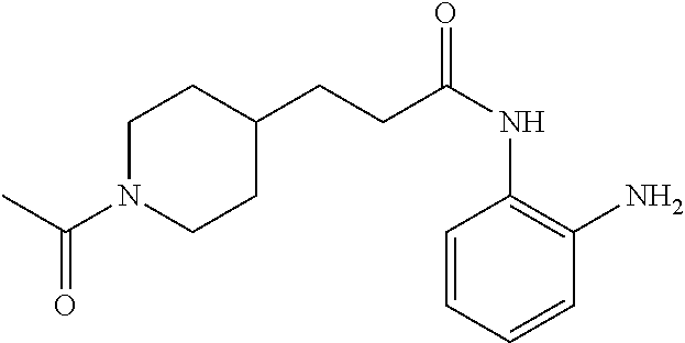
C1N(C(=O)C)CCC(CCC(NC2=C(N)C=CC=C2)=O)C1
